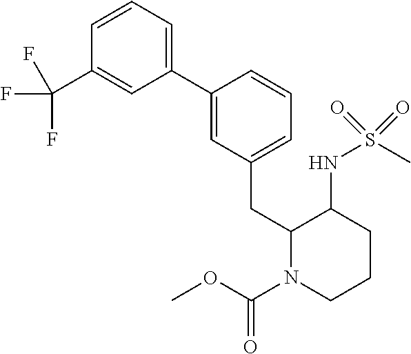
C1=CC=C(C2=CC(CC3N(C(OC)=O)CCCC3NS(C)(=O)=O)=CC=C2)C=C1C(F)(F)F
